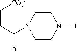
C1CN([H])CCN1C(CC[CO2-])=O
